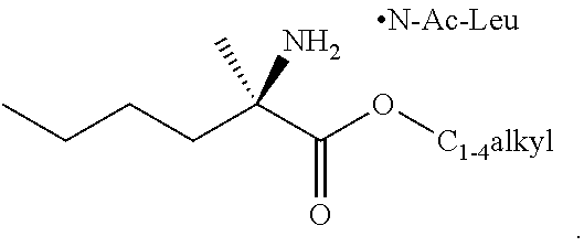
CCCCC(C(O[C1-4alkyl])=O)(C)N
